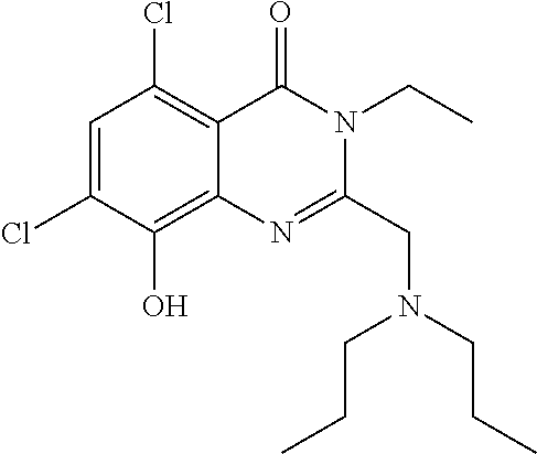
C1=C(Cl)C(O)=C2C(=C1Cl)C(=O)N(CC)C(CN(CCC)CCC)=N2
